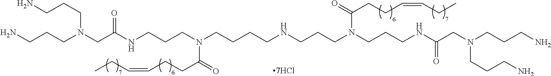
C(NCCCN(CCCCNCCCN(CCCNC(=O)CN(CCCN)CCCN)C(=O)CCC=CCC)C(=O)CCC=CCC)(CN(CCCN)CCCN)=O
